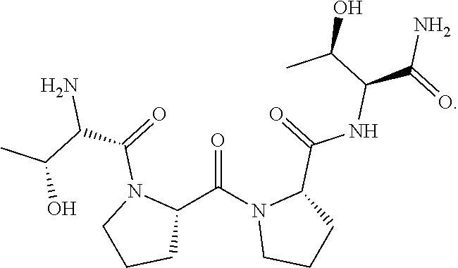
O=C(N1CCCC1C(=O)NC(C(=O)N)C(C)O)C1N(C(=O)C(C(C)O)N)CCC1
